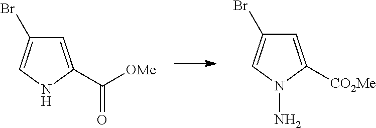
C1=C([CO2Me])N(N)C=C1Br.C1=C(C([OMe])=O)NC=C1Br
